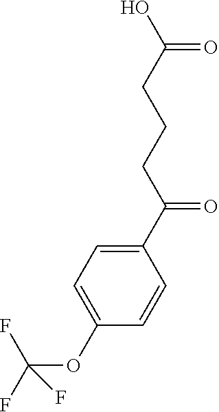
C1(C(CCCC(O)=O)=O)=CC=C(OC(F)(F)F)C=C1
